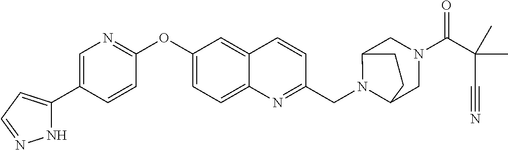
N1C(C2=CN=C(OC3=CC=C4C(=C3)C=CC(CN3C5CN(C(=O)C(C#N)(C)C)CC3CC5)=N4)C=C2)=CC=N1
